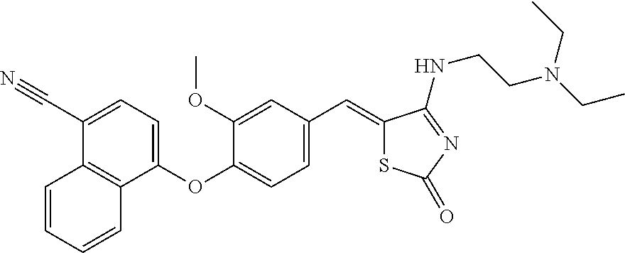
C12=C(C(OC3=CC=C(C=C4SC(=O)N=C4NCCN(CC)CC)C=C3OC)=CC=C1C#N)C=CC=C2
